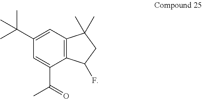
C12=C(C=C(C(C)(C)C)C=C1C(C)=O)C(C)(C)CC2F
